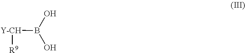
[Y-CH]([R9])B(O)O
